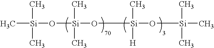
C[Si](C)(O[Si](C)(C)O[Si](C)([H])O[Si](C)(C)C)C
